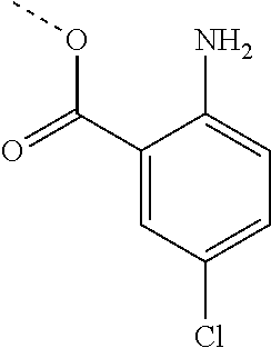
C1(C(OC)=O)=CC(Cl)=CC=C1N
